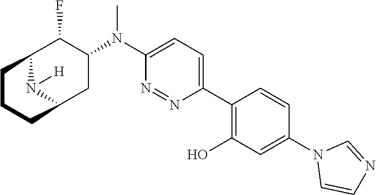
C12N([H])C(CC(N(C3=CC=C(C4=C(O)C=C(N5C=CN=C5)C=C4)N=N3)C)C1F)CCC2
